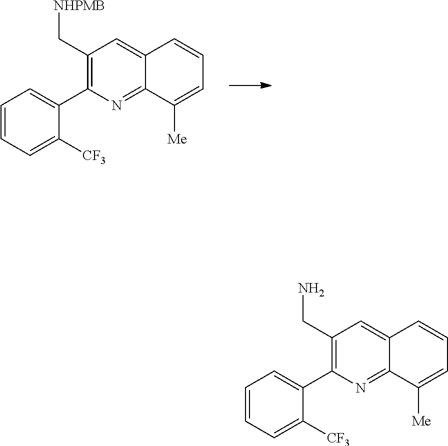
C1(C[NHPMB])=C(C2=CC=CC=C2[CF3])N=C2C(=C1)C=CC=C2[Me].C1(CN)=C(C2=CC=CC=C2[CF3])N=C2C(=C1)C=CC=C2[Me]
